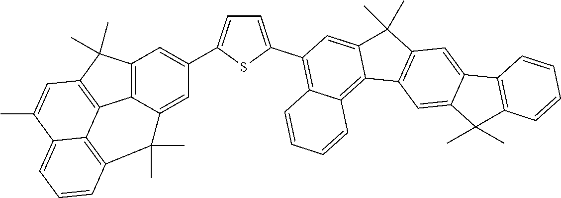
C1=C(C2=C3C(=C4C(=C2)C(C)(C)C2=C4C=C4C(=C2)C2=C(C4(C)C)C=CC=C2)C=CC=C3)SC(C2=CC3=C4C(=C2)C(C)(C)C2=C5C4=C(C3(C)C)C=C(C)C5=CC=C2)=C1
